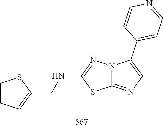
C1=CC=C(CNC2=NN3C(=NC=C3C3=CC=NC=C3)S2)S1
